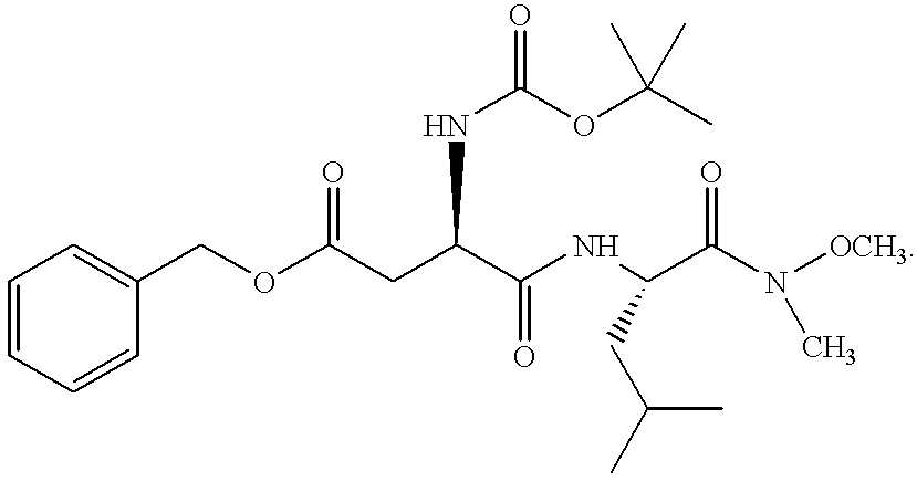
C(CC(C(NC(C(N([OCH3])C)=O)CC(C)C)=O)NC(OC(C)(C)C)=O)(=O)OCC1=CC=CC=C1
